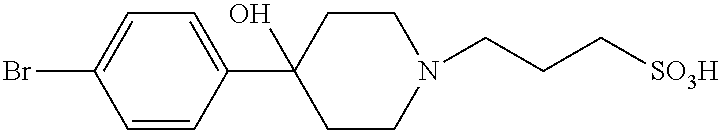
N1(CCC[SO3H])CCC(C2=CC=C(Br)C=C2)(O)CC1
